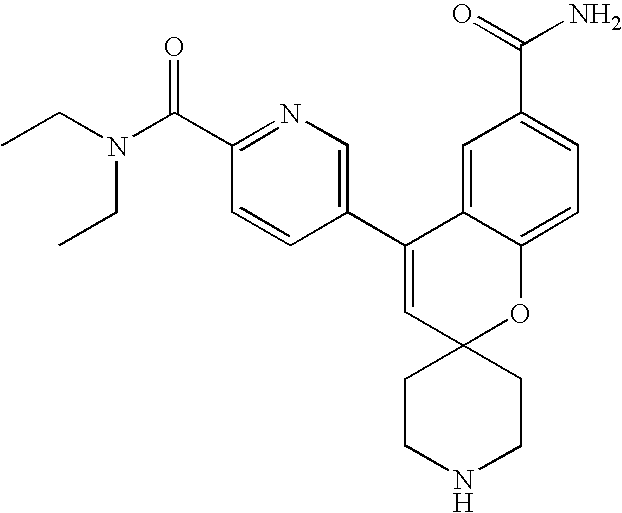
CCN(C(C1=NC=C(C2=CC3(OC4=CC=C(C(=O)N)C=C24)CCNCC3)C=C1)=O)CC
